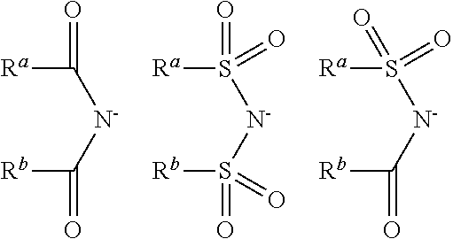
[Rb]C([N-]C([Ra])=O)=O.[Rb]S([N-]S([Ra])(=O)=O)(=O)=O.[Rb]C([N-]S([Ra])(=O)=O)=O
